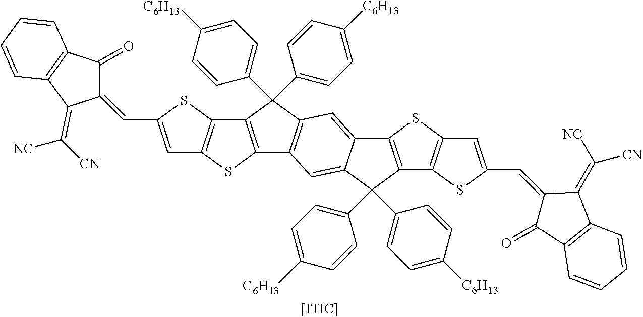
C1=C(C=C2C(=O)C3=C(C2=C([NC])[CN])C=CC=C3)SC2=C1SC1=C2C(C2=CC=C([C6H13])C=C2)(C2=CC=C([C6H13])C=C2)C2=C1C=C1C(=C2)C2=C(C1(C1=CC=C([C6H13])C=C1)C1=CC=C([C6H13])C=C1)C1=C(S2)C=C(C=C2C(=O)C3=C(C2=C([CN])[NC])C=CC=C3)S1.[[ITIC]]
